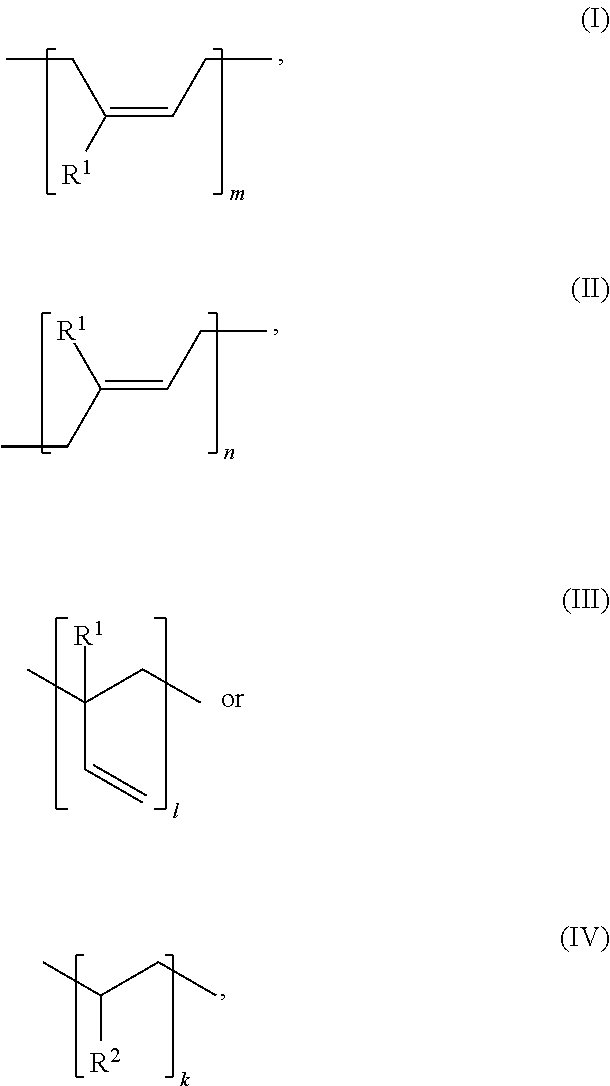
CCC(=CCC)[R1].CCC(=CCC)[R1].CC(CC)(C=C)[R1].[R2]C(C)CC
